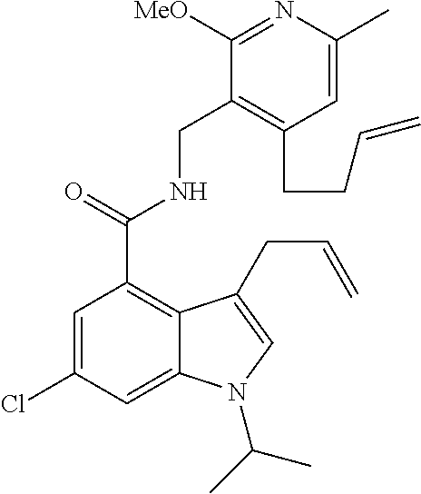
C1=C(Cl)C=C2C(=C1C(=O)NCC1=C(CCC=C)C=C(C)N=C1[MeO])C(CC=C)=CN2C(C)C
